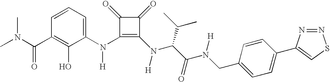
CN(C(C1=C(O)C(N(C2=C(N(C(C(N(CC3=CC=C(C4=CSN=N4)C=C3)[H])=O)C(C)C)[H])C(=O)C2=O)[H])=CC=C1)=O)C
